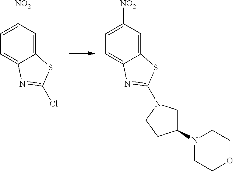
C1=C([NO2])C=C2C(=C1)N=C(Cl)S2.C1=C([NO2])C=C2C(=C1)N=C(N1CC(N3CCOCC3)CC1)S2
